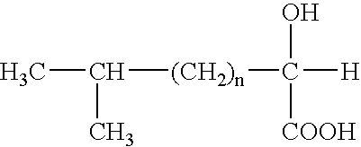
C([(CH2)n]C([H])(O)[COOH])(C)C
